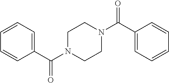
C1=CC=C(C(N2CCN(C(C3=CC=CC=C3)=O)CC2)=O)C=C1
